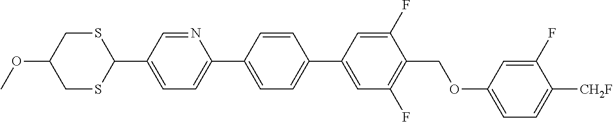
S1CC(OC)CSC1C1=CC=C(C2=CC=C(C3=CC(F)=C(COC4=CC=C([CH2F])C(F)=C4)C(F)=C3)C=C2)N=C1
